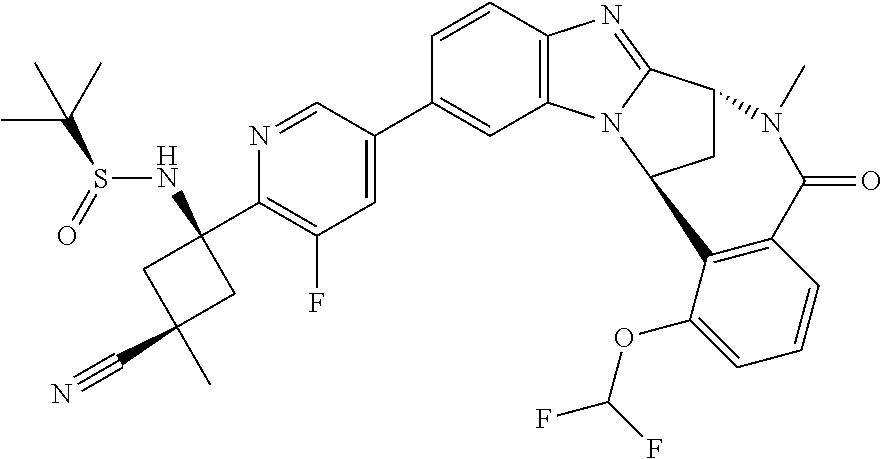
C12=C(C=CC(C3=CC(F)=C(C4(NS(C(C)(C)C)=O)CC(C)(C#N)C4)N=C3)=C1)N=C1N2C2CC1N(C)C(=O)C1=C2C(OC(F)F)=CC=C1
